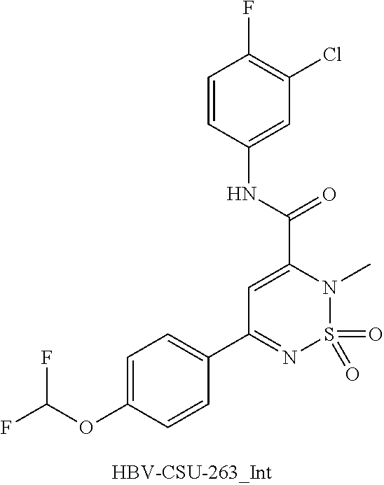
C1=C(OC(F)F)C=CC(C2=NS(=O)(=O)N(C)C(C(NC3=CC(Cl)=C(F)C=C3)=O)=C2)=C1
